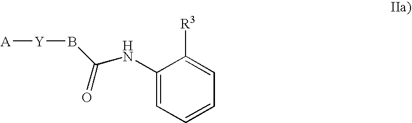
[Y](BC(NC1=CC=CC=C1[R3])=O)[A]
